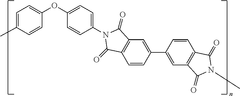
C1=C(C)C=CC(OC2=CC=C(N3C(=O)C4=C(C=CC(C5=CC6=C(C=C5)C(=O)N(C)C6=O)=C4)C3=O)C=C2)=C1
